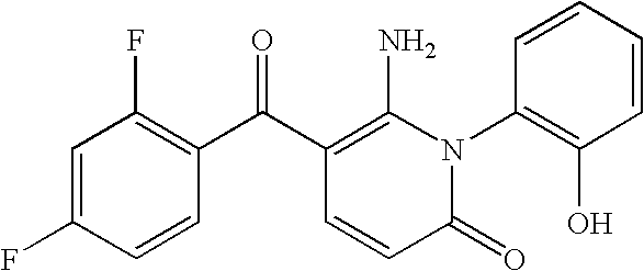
C1=C(F)C=CC(C(C2=C(N)N(C3=C(O)C=CC=C3)C(=O)C=C2)=O)=C1F
